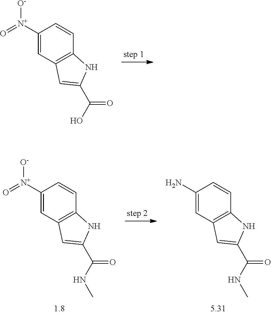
C1([N+](=O)[O-])=CC2=C(C=C1)NC(C(O)=O)=C2.C1([N+](=O)[O-])=CC2=C(C=C1)NC(C(NC)=O)=C2.C1(N)=CC2=C(C=C1)NC(C(NC)=O)=C2
